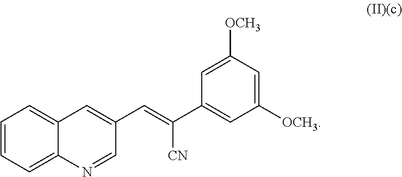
C1=CC=C2C(=C1)N=CC(C=C([CN])C1=CC([OCH3])=CC([OCH3])=C1)=C2
